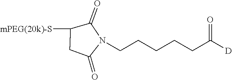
C1([mPEG(20k)-S])CC(=O)N(CCCCCC(=O)[D])C1=O
